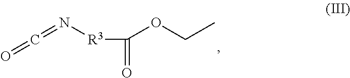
C(=O)(OCC)[R3]N=C=O
